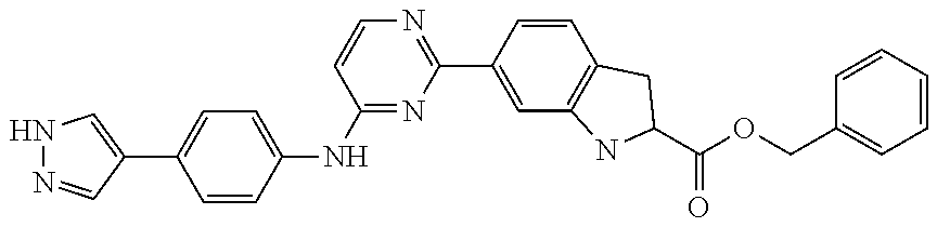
O(C(C1NC2=C(C=CC(C3=NC=CC(NC4=CC=C(C5=CNN=C5)C=C4)=N3)=C2)C1)=O)CC1=CC=CC=C1
